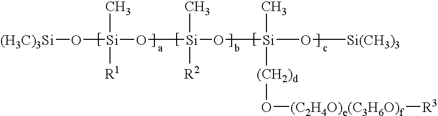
[(H3C)3Si]O[Si](C)([R1])O[Si](C)([R2])O[Si](O[Si(CH3)3])(C)[(CH2)d]O[(C2H4O)e(C3H6O)f][R3]
